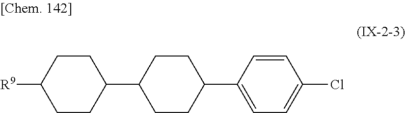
C1(C2CCC(C3=CC=C(Cl)C=C3)CC2)CCC([R9])CC1
